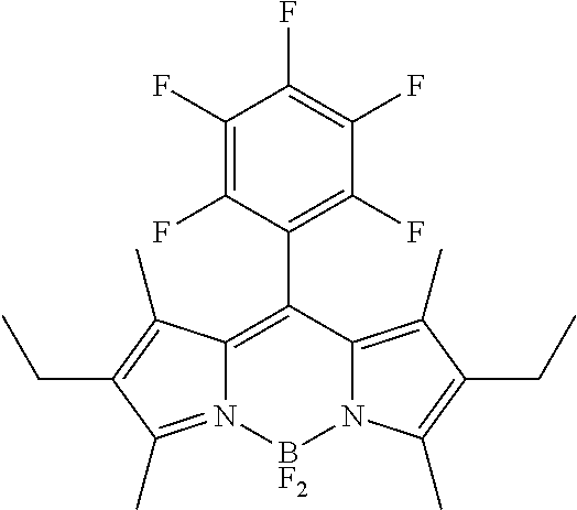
C12=C(C3=C(F)C(F)=C(F)C(F)=C3F)C3=C(C)C(CC)=C(C)N3[BF2]N1=C(C)C(CC)=C2C
